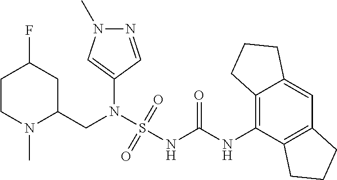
C1(N(S(NC(NC2=C3C(=CC4=C2CCC4)CCC3)=O)(=O)=O)CC2CC(F)CCN2C)=CN(C)N=C1
